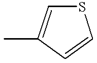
S1C=C(C)C=C1
